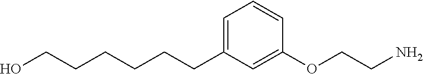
C1=C(CCCCCCO)C=C(OCCN)C=C1
